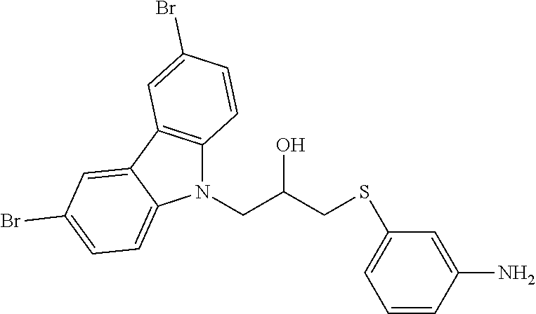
C1=C(N)C=CC=C1SCC(CN1C2=C(C3=CC(Br)=CC=C13)C=C(Br)C=C2)O
